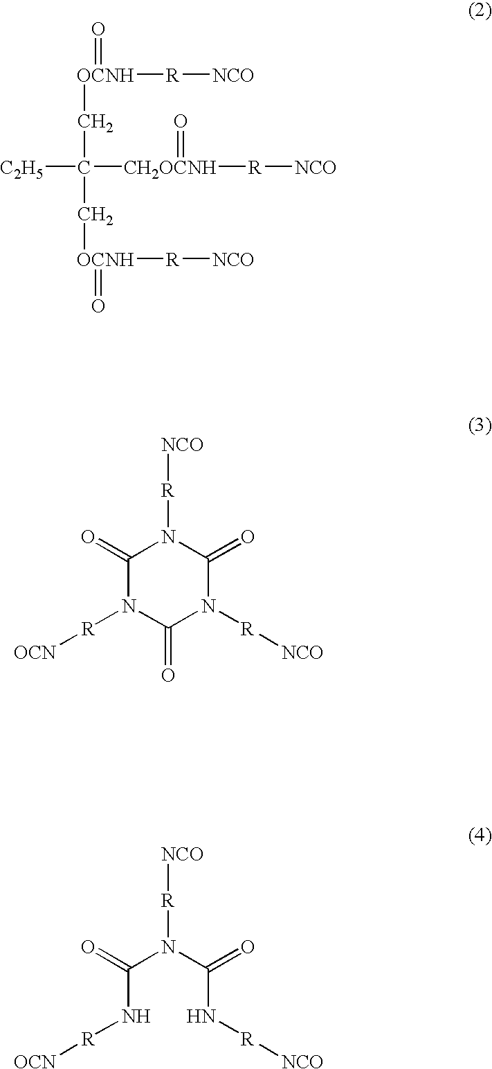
[OCNH](=O)([R][NCO])CC([CH2OCNH](=O)[R][NCO])([C2H5])C[OCNH]([R][NCO])=O.C1(=O)N([R][OCN])C(=O)N([R][NCO])C(=O)N1[R][NCO].C(N[R][OCN])(N(C(N[R][NCO])=O)[R][NCO])=O
